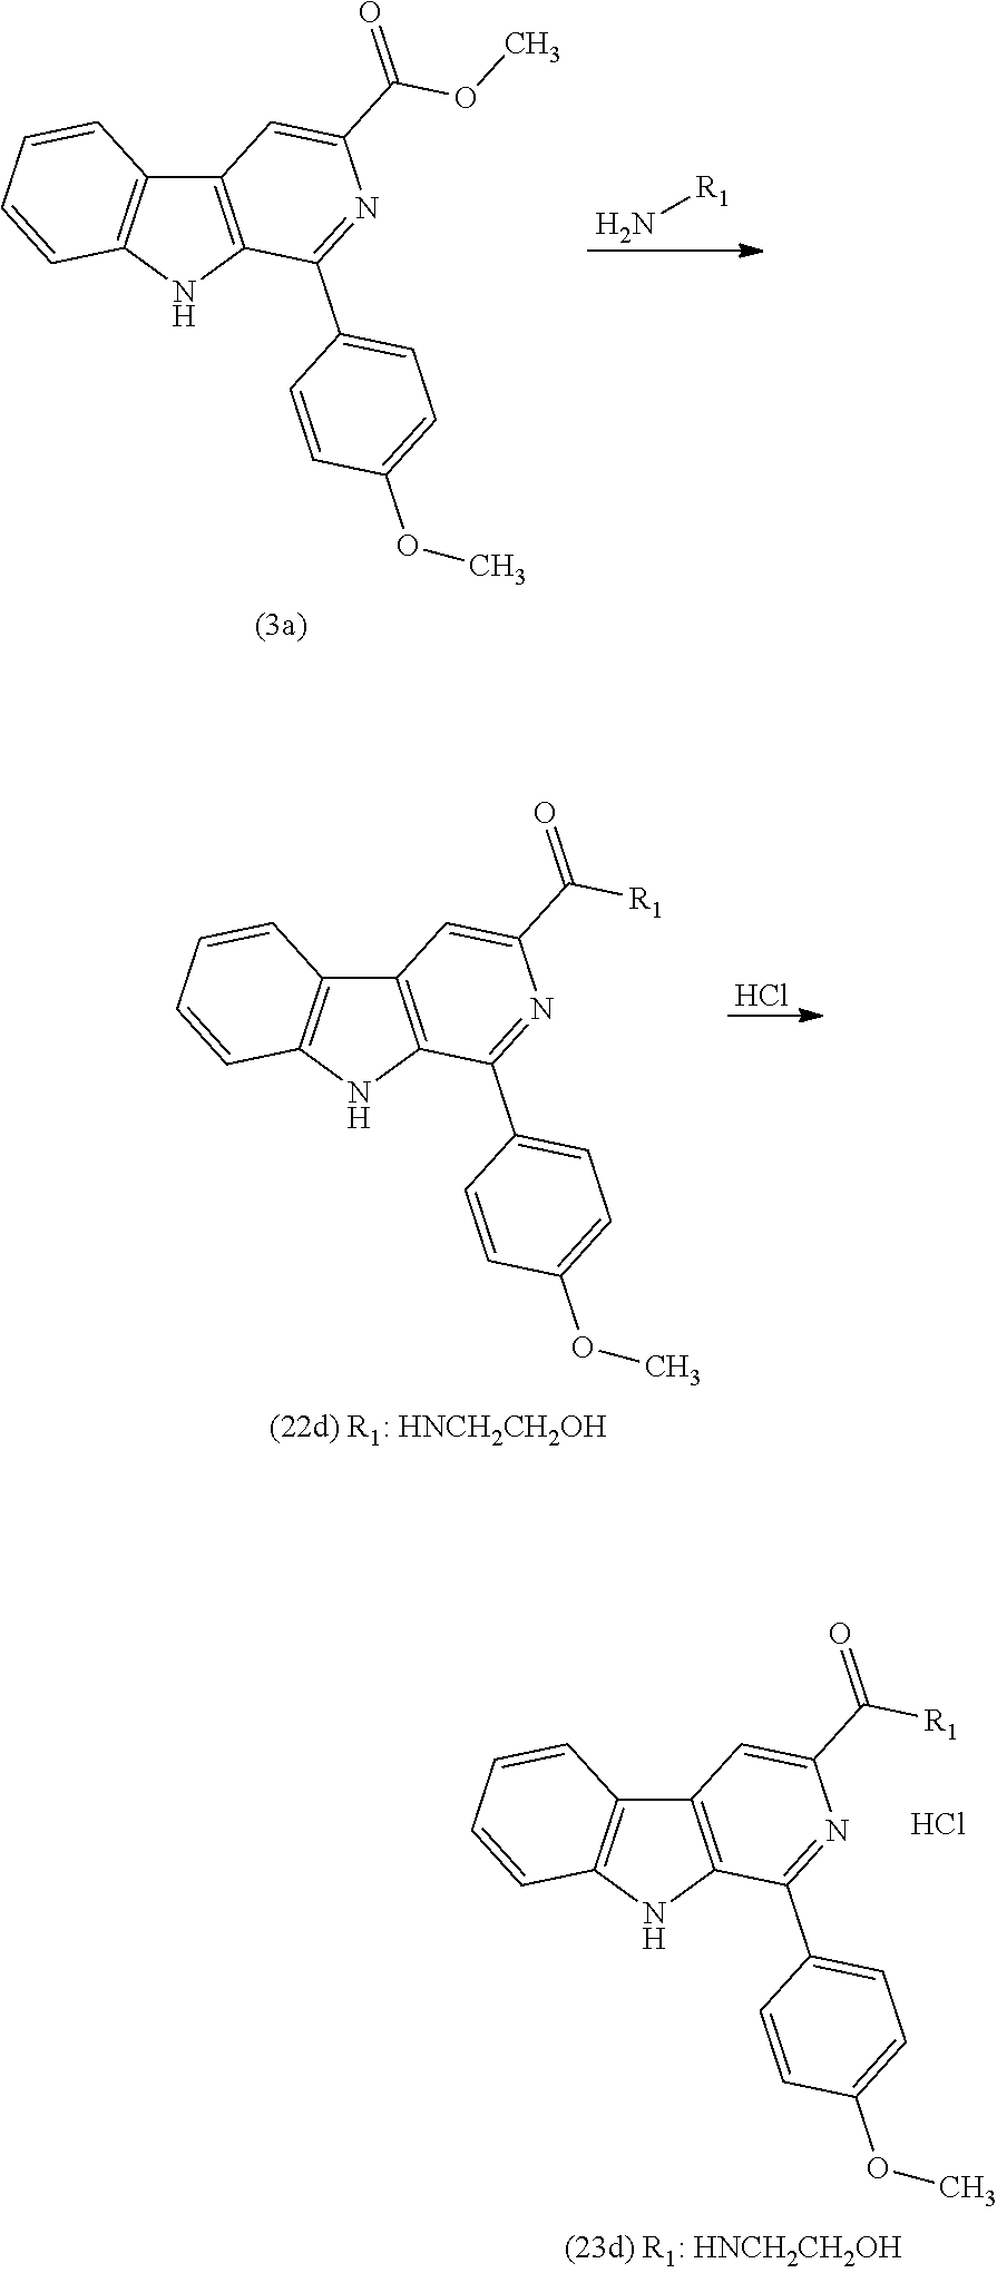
N[R1].C12=C(NC3=C1C=CC=C3)C(C1=CC=C(OC)C=C1)=NC(C(OC)=O)=C2.C12=C(NC3=C1C=CC=C3)C(C1=CC=C(OC)C=C1)=NC(C([R1])=O)=C2.Cl.Cl.C12=C(NC3=C1C=CC=C3)C(C1=CC=C(OC)C=C1)=NC(C([R1])=O)=C2
